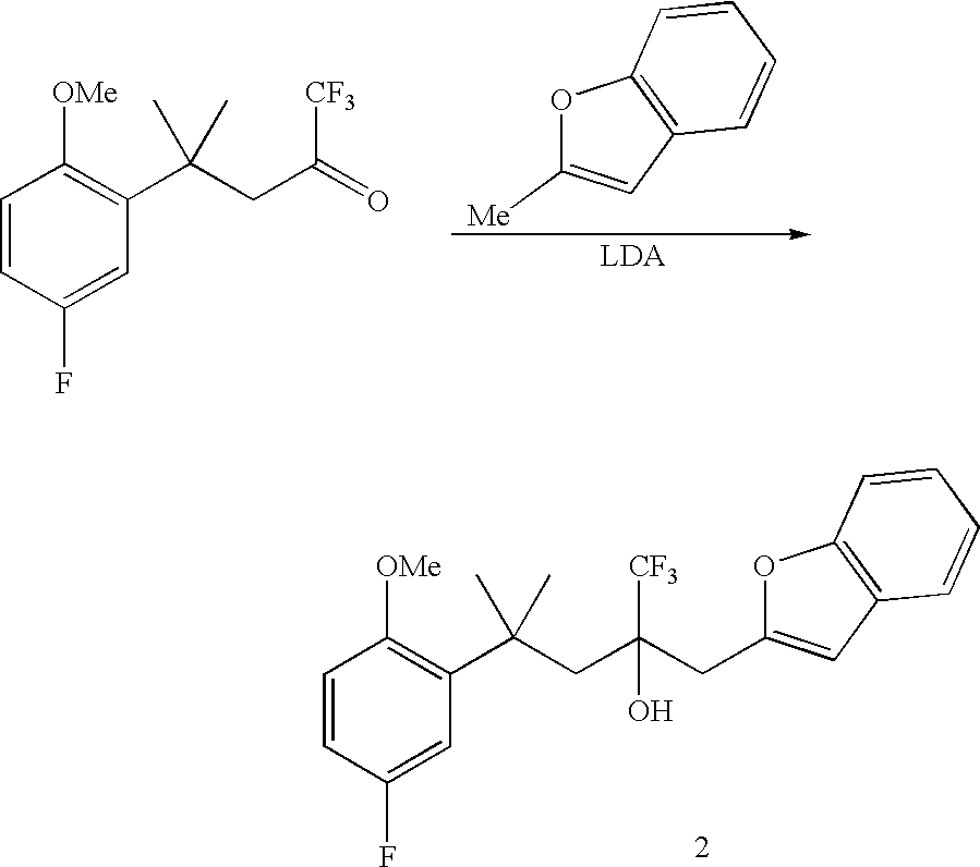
O1C([Me])=CC2=C1C=CC=C2.C1=CC(F)=CC(C(CC(=O)[CF3])(C)C)=C1[OMe].C1=CC(F)=CC(C(CC(CC2=CC3=C(O2)C=CC=C3)([CF3])O)(C)C)=C1[OMe]
